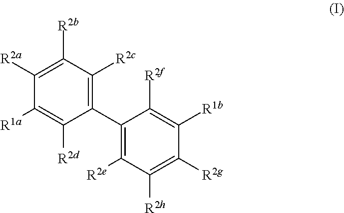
C1([R2b])=C([R2a])C([R1a])=C([R2d])C(C2=C([R2e])C([R2h])=C([R2g])C([R1b])=C2[R2f])=C1[R2c]
